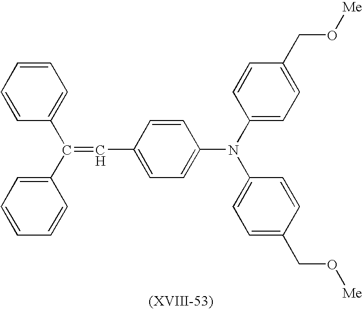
C1=CC=CC=C1C(C1=CC=CC=C1)=CC1=CC=C(N(C2=CC=C(CO[Me])C=C2)C2=CC=C(CO[Me])C=C2)C=C1
